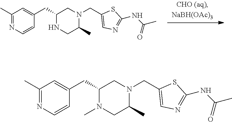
C1(CC2=CC(C)=NC=C2)NCC(C)N(CC2=CN=C(NC(C)=O)S2)C1.C1(CC2=CC(C)=NC=C2)N(C)CC(C)N(CC2=CN=C(NC(C)=O)S2)C1
